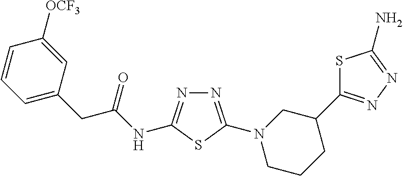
N1=C(N2CCCC(C3=NN=C(N)S3)C2)SC(NC(CC2=CC=CC([OCF3])=C2)=O)=N1
